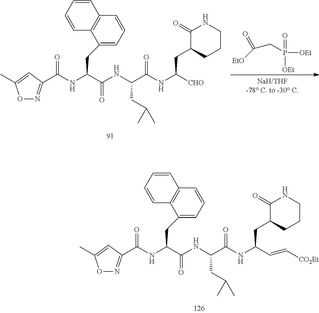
C(C([EtO])=O)P([OEt])(=O)[OEt].C1(=O)C(CC([CHO])NC(=O)C(CC(C)C)NC(=O)C(NC(=O)C2=NOC(C)=C2)CC2=CC=CC3=C2C=CC=C3)CCCN1.C1(=O)C(CC(C=C[CO2Et])NC(=O)C(CC(C)C)NC(=O)C(NC(=O)C2=NOC(C)=C2)CC2=CC=CC3=C2C=CC=C3)CCCN1
